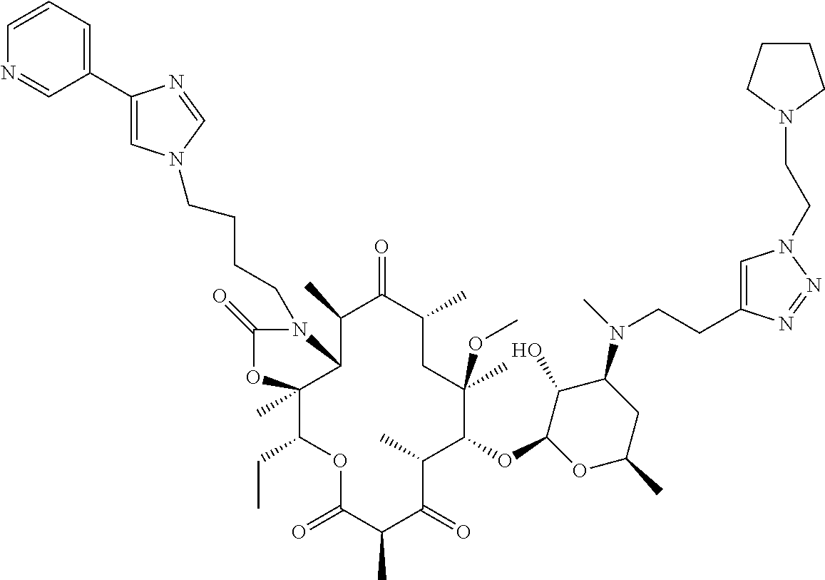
O(C1C(C)C(=O)C(C)C(=O)OC(CC)C2(C)C(C(C)C(=O)C(C)CC1(OC)C)N(CCCCN1C=C(C3=CC=CN=C3)N=C1)C(=O)O2)C1C(O)C(N(C)CCC2=CN(CCN3CCCC3)N=N2)CC(C)O1
